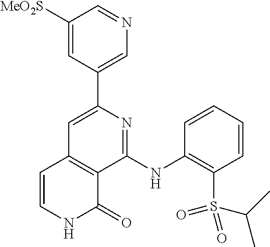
C1(C2=CN=CC([MeO2S])=C2)=CC2=C(C(NC3=C(S(C(C)C)(=O)=O)C=CC=C3)=N1)C(=O)NC=C2
